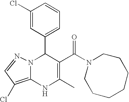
C1(Cl)=CC(C2N3C(=C(Cl)C=N3)NC(C)=C2C(=O)N2CCCCCCC2)=CC=C1
